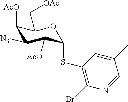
C1([AcO])C([N3])C([AcO])C(SC2=C(Br)N=CC(C)=C2)OC1C[OAc]
